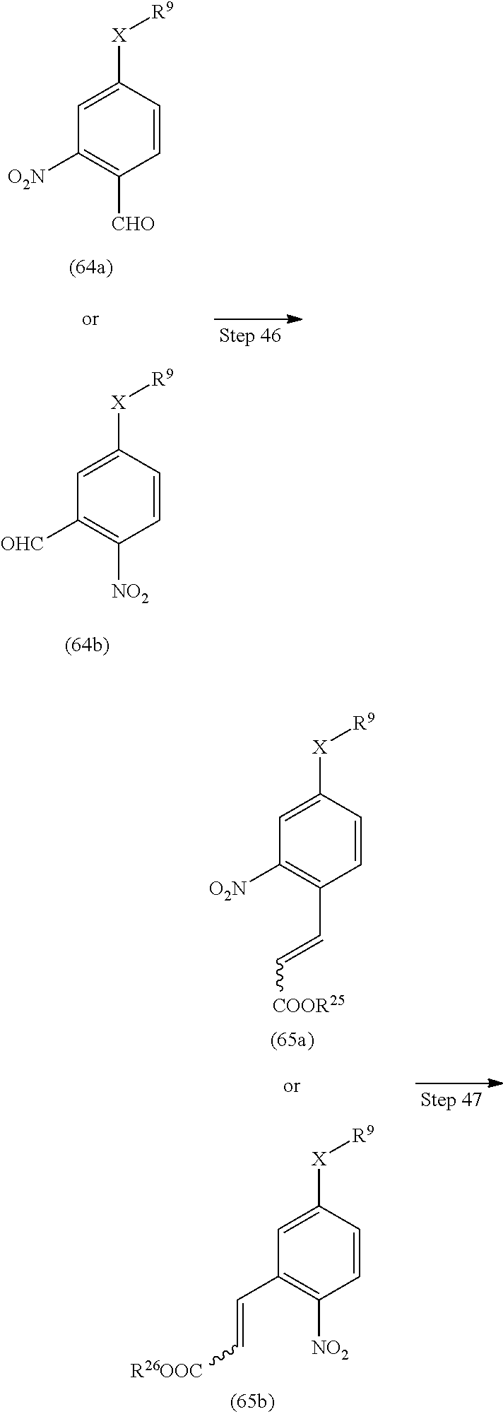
C1=C([X][R9])C=CC([CHO])=C1[O2N].C1=C([X][R9])C=CC([NO2])=C1[OHC].C1=C([X][R9])C=CC(C=C[COOR25])=C1[O2N].C1=C([X][R9])C=CC([NO2])=C1C=C[R26OOC]
